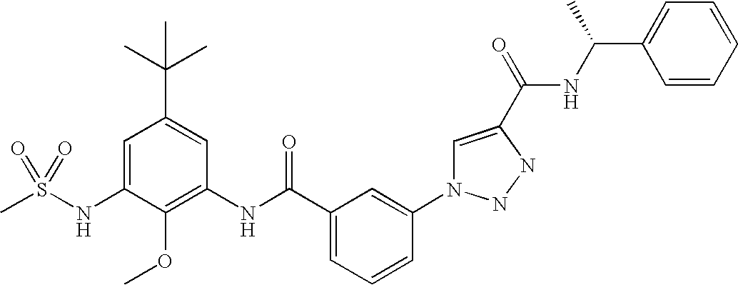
CS(NC1=CC(C(C)(C)C)=CC(NC(C2=CC=CC(N3C=C(C(=O)NC(C4=CC=CC=C4)C)NN3)=C2)=O)=C1OC)(=O)=O
